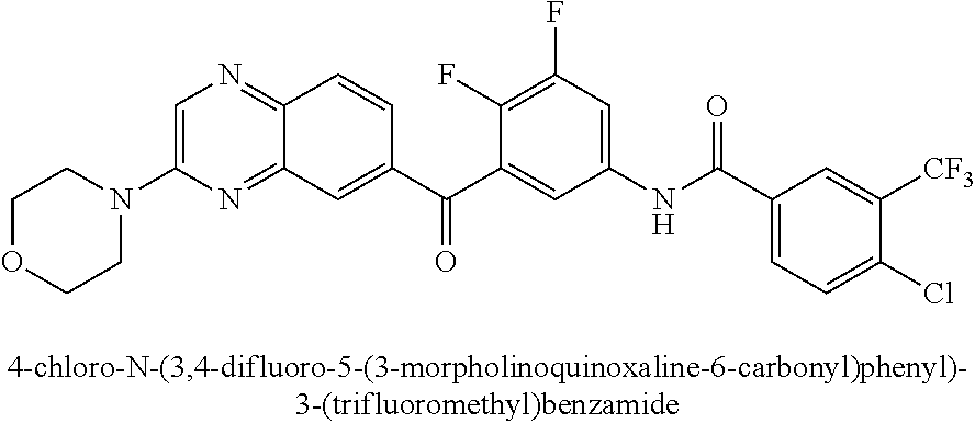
C1=C(N2CCOCC2)N=C2C(=N1)C=CC(C(C1=CC(NC(=O)C3=CC=C(Cl)C([CF3])=C3)=CC(F)=C1F)=O)=C2
